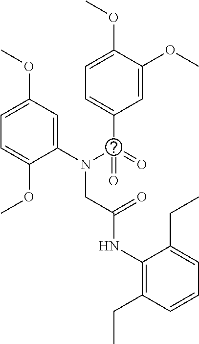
C1=C(OC)C=C(N(C(=O)(C2=CC=C(OC)C(OC)=C2)=O)CC(NC2=C(CC)C=CC=C2CC)=O)C(OC)=C1
